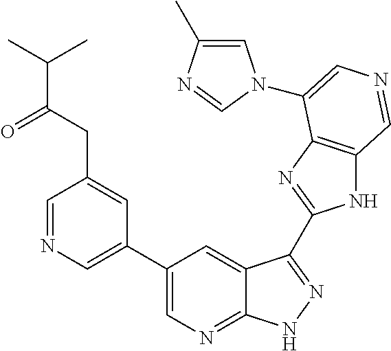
C1(C2=CN=CC(CC(C(C)C)=O)=C2)=CN=C2C(=C1)C(C1=NC3=C(N1)C=NC=C3N1C=C(C)N=C1)=NN2
